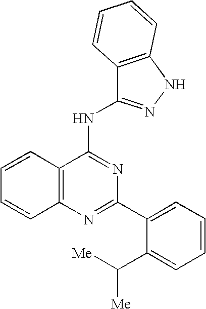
C12=C(N=C(C3=CC=CC=C3C([Me])[Me])N=C1NC1=NNC3=C1C=CC=C3)C=CC=C2
